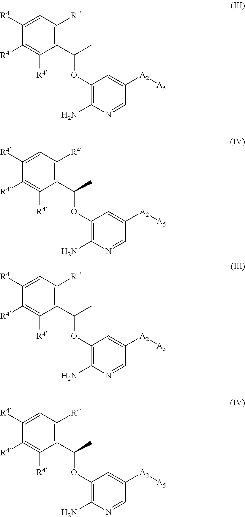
C1(C(C)OC2=C(N)N=CC([A2][A5])=C2)=C([R4])C=C([R4])C([R4])=C1[R4].C1(C(C)OC2=C(N)N=CC([A2][A5])=C2)=C([R4])C=C([R4])C([R4])=C1[R4].C1(C(C)OC2=C(N)N=CC([A2][A5])=C2)=C([R4])C=C([R4])C([R4])=C1[R4].C1(C(C)OC2=C(N)N=CC([A2][A5])=C2)=C([R4])C=C([R4])C([R4])=C1[R4]
